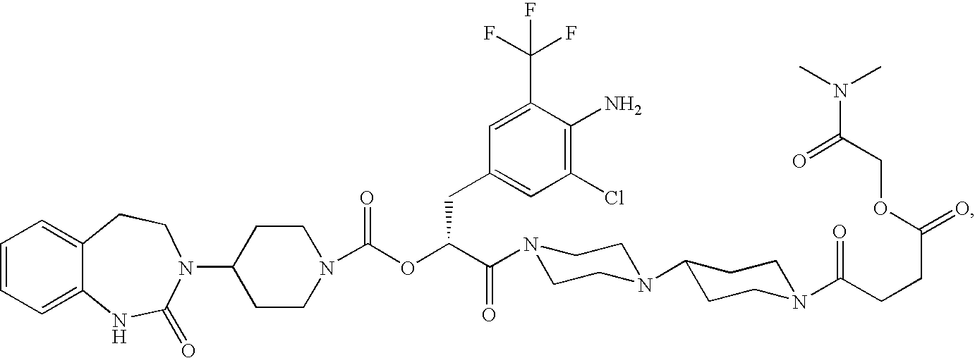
C1=CC=C2C(=C1)CCN(C1CCN(C(OC(C(=O)N3CCN(C4CCN(C(CCC(=O)OCC(N(C)C)=O)=O)CC4)CC3)CC3=CC(Cl)=C(N)C(C(F)(F)F)=C3)=O)CC1)C(=O)N2
